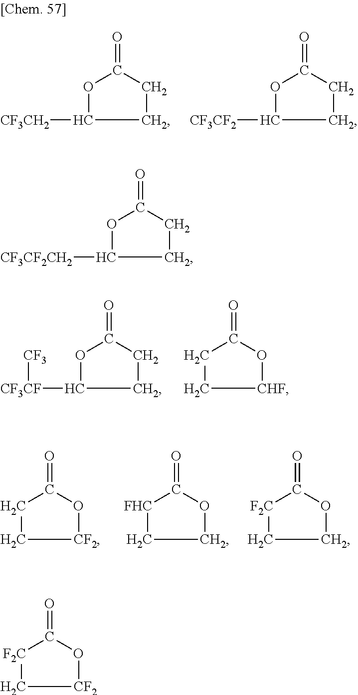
[CF3CH2]C1OC(=O)CC1.[CF3CF2]C1OC(=O)CC1.[CF3CF](C1OC(=O)CC1)[CF3].C1C(=O)O[CHF]C1.C1C(=O)O[CF2]C1.[FHC]1C(=O)OCC1.[F2C]1C(=O)OCC1.[CF3CF2CH2]C1OC(=O)CC1.[F2C]1C(=O)O[CF2]C1
